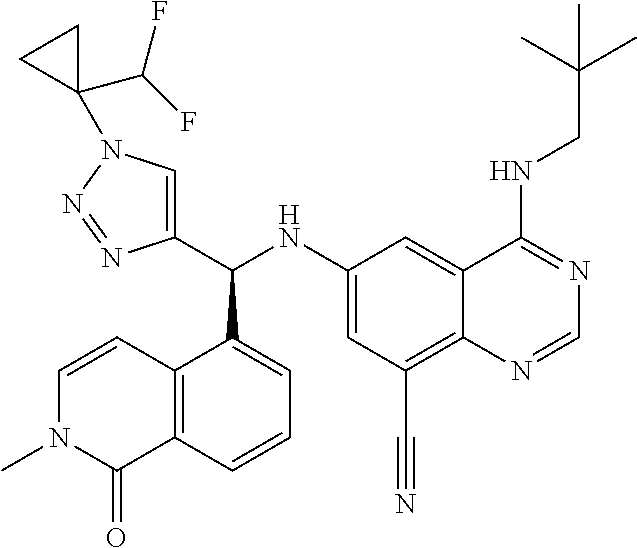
C1(C(NC2=CC(C#N)=C3C(=C2)C(NCC(C)(C)C)=NC=N3)C2=CC=CC3=C2C=CN(C)C3=O)=CN(C2(C(F)F)CC2)N=N1
